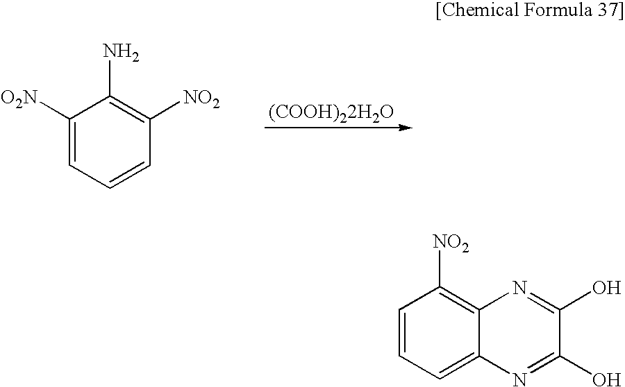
[(COOH)22H2O].C1([O2N])=CC=CC([NO2])=C1N.C1=CC=C2C(=C1[NO2])N=C(O)C(O)=N2
